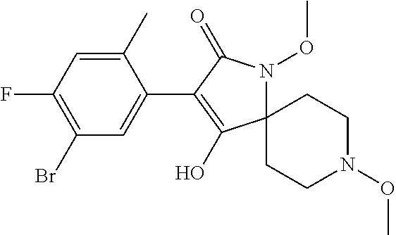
C12(N(OC)C(=O)C(C3=CC(Br)=C(F)C=C3C)=C1O)CCN(OC)CC2
